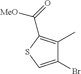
S1C=C(Br)C(C)=C1C([MeO])=O
